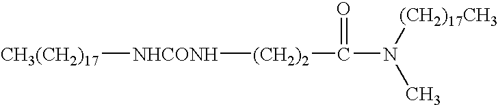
[CH3(CH2)17][NHCONH][(CH2)2]C(=O)N(C)[(CH2)17CH3]
